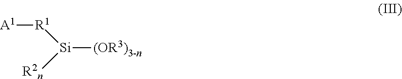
[A1][R1][Si]([R2n])[(OR3)3-n]
